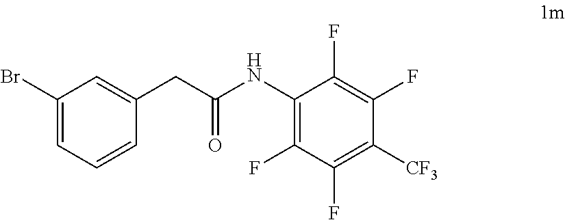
C1(Br)=CC=CC(CC(NC2=C(F)C(F)=C([CF3])C(F)=C2F)=O)=C1
